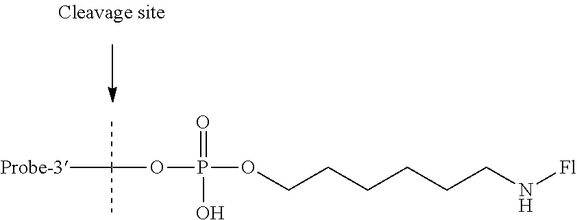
C(COP(=O)(O)OC(C)(C)[Probe-3])CCCCN[Fl]
